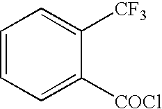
C1=CC=C([COCl])C([CF3])=C1
